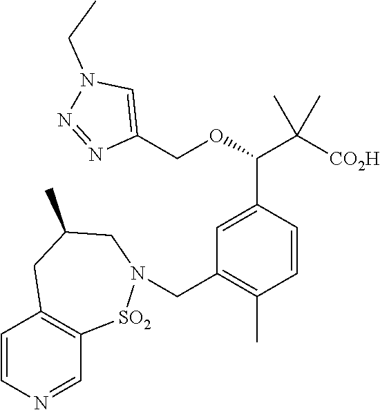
C1(COC(C([CO2H])(C)C)C2=CC(CN3[SO2]C4=C(C=CN=C4)CC(C)C3)=C(C)C=C2)=CN(CC)N=N1
